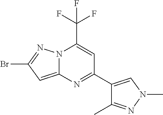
N12C(=CC(Br)=N1)N=C(C1=CN(C)N=C1C)C=C2C(F)(F)F
